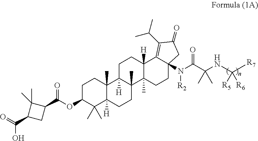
C1(C(OC2CCC3(C)C([H])(C2(C)C)CCC2(C)C3([H])CCC3([H])C2(C)CCC2(N(C(C(NC([R7])([R6])[R5])(C)C)=O)[R2])C3=C(C(C)C)C(=O)C2)=O)C(C)(C)C(C(=O)O)C1
